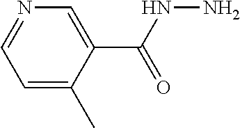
C1=C(C)C(C(NN)=O)=CN=C1
